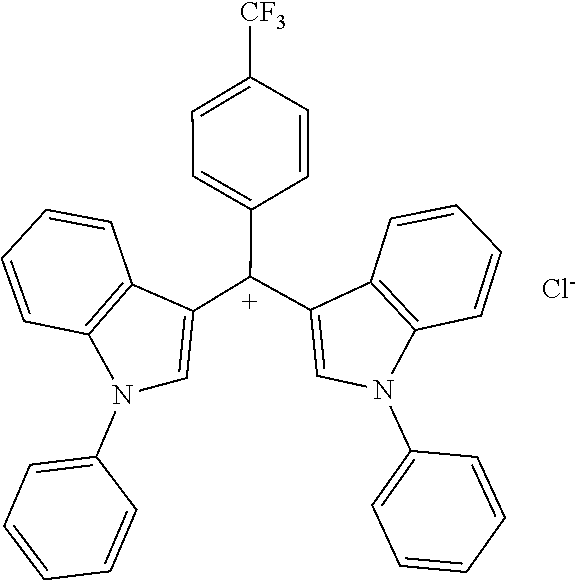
C1=CC2=C(C=C1)C([C+](C1=CC=C([CF3])C=C1)C1=CN(C3=CC=CC=C3)C3=C1C=CC=C3)=CN2C1=CC=CC=C1.[Cl-]
